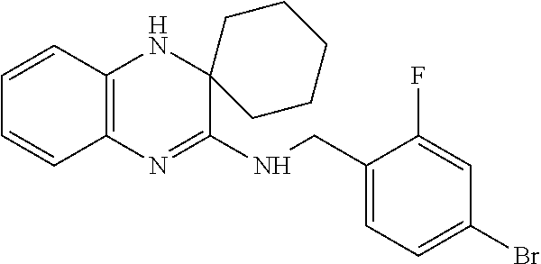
C1=CC2=C(C=C1)N=C(NCC1=CC=C(Br)C=C1F)C1(N2)CCCCC1
